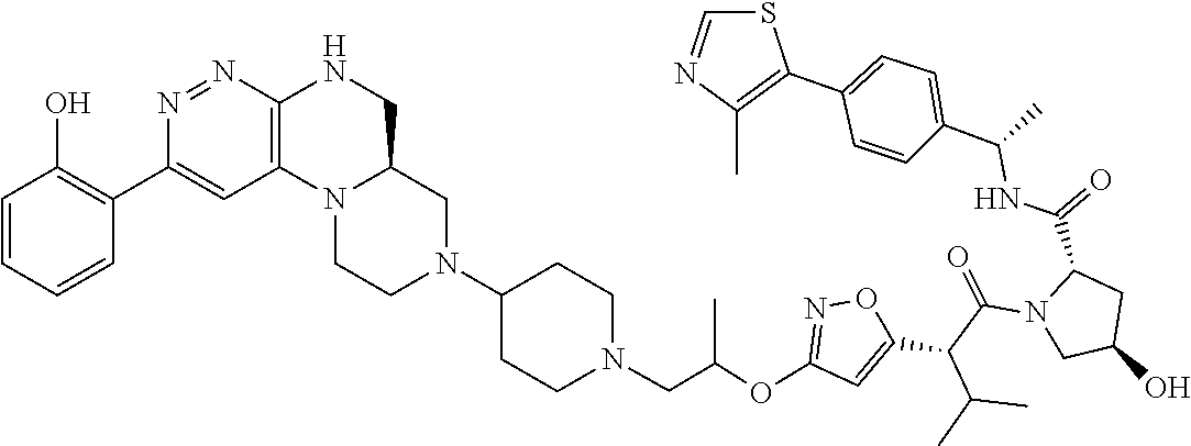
C1(C2=C(C)N=CS2)=CC=C(C(NC(C2CC(O)CN2C(C(C2=CC(OC(CN3CCC(N4CCN5C(C4)CNC4=C5C=C(C5=C(O)C=CC=C5)N=N4)CC3)C)=NO2)C(C)C)=O)=O)C)C=C1
